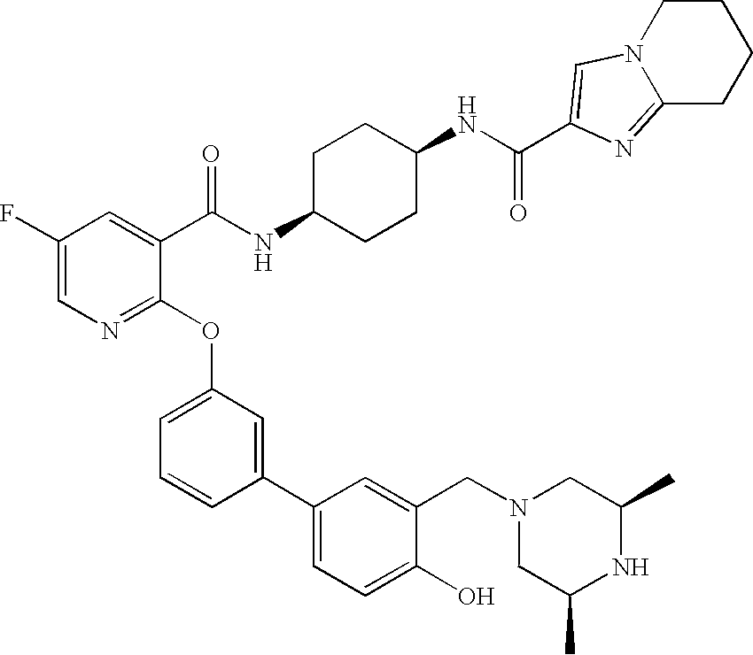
C1(F)=CN=C(OC2=CC=CC(C3=CC=C(O)C(CN4CC(C)NC(C)C4)=C3)=C2)C(C(NC2CCC(NC(=O)C3=CN4C(=N3)CCCC4)CC2)=O)=C1
